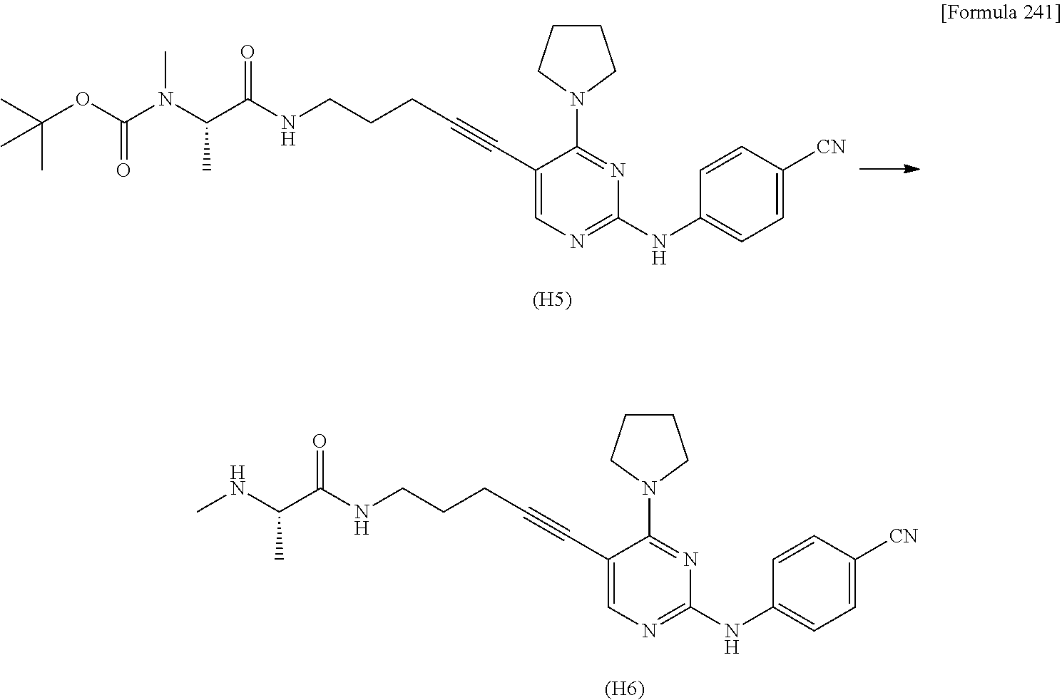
[(H6)].C(CC#CC1=CN=C(NC2=CC=C([CN])C=C2)N=C1N1CCCC1)CNC(C(NC)C)=O.N(CCCC#CC1=CN=C(NC2=CC=C([CN])C=C2)N=C1N1CCCC1)C(C(N(C(OC(C)(C)C)=O)C)C)=O.[(H5)]
